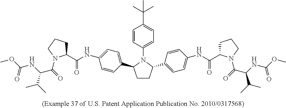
C1CC(C2=CC=C(NC(C3CCCN3C(=O)C(NC(OC)=O)C(C)C)=O)C=C2)N(C2=CC=C(C(C)(C)C)C=C2)C1C1=CC=C(NC(C2CCCN2C(=O)C(NC(OC)=O)C(C)C)=O)C=C1
